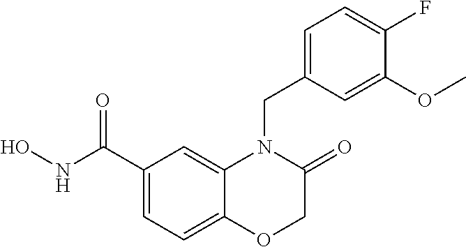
C1(C(NO)=O)=CC=C2C(=C1)N(CC1=CC=C(F)C(OC)=C1)C(=O)CO2
